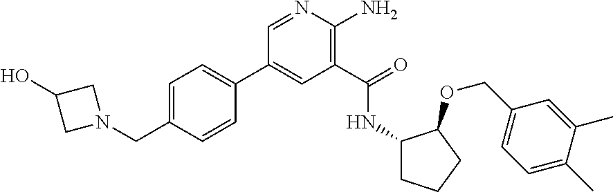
C1(C2=CC=C(CN3CC(O)C3)C=C2)=CC(C(=O)NC2CCCC2OCC2=CC=C(C)C(C)=C2)=C(N)N=C1
